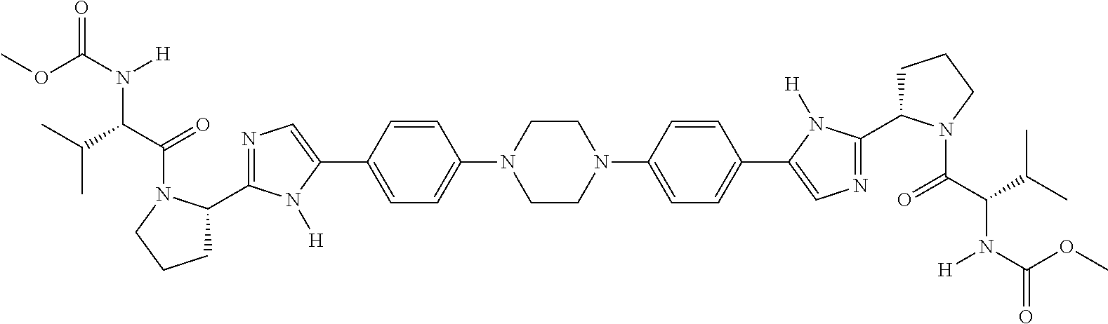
C1=C(C2=CN=C(C3CCCN3C(=O)C(C(C)C)N(C(=O)OC)[H])N2[H])C=CC(N2CCN(C3=CC=C(C4=CN=C(C5CCCN5C(C(C(C)C)N(C(OC)=O)[H])=O)N4[H])C=C3)CC2)=C1
